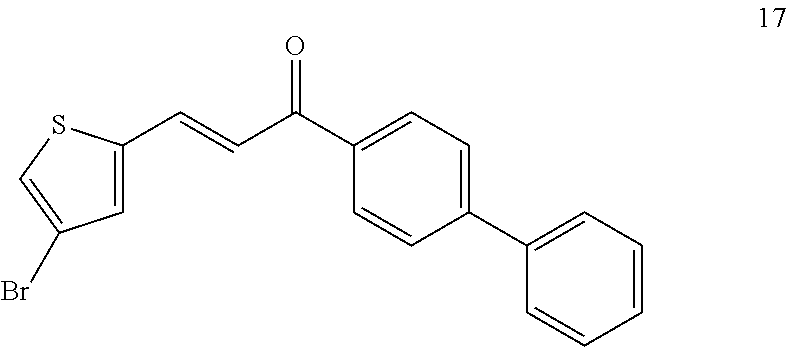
C1=C(C=CC(=O)C2=CC=C(C3=CC=CC=C3)C=C2)SC=C1Br
